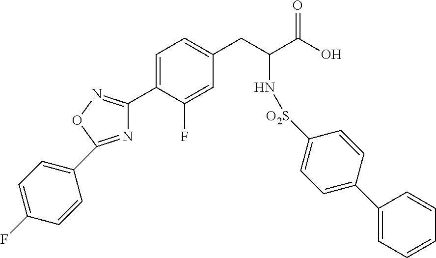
C1=C(C2=NOC(C3=CC=C(F)C=C3)=N2)C(F)=CC(CC(C(O)=O)N[O2S]C2=CC=C(C3=CC=CC=C3)C=C2)=C1
